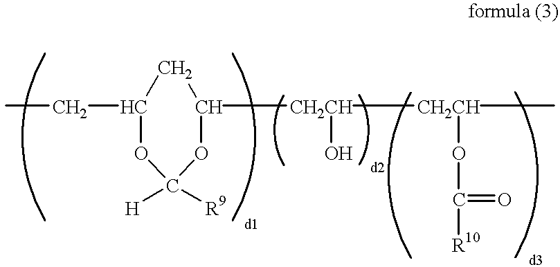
C(C1OC([H])([R9])OC([CH2CH](O)[CH2CH](OC([R10])=O)C)C1)C
